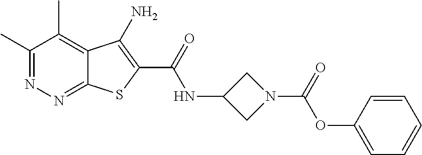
C1(C)=NN=C2C(=C1C)C(N)=C(C(=O)NC1CN(C(OC3=CC=CC=C3)=O)C1)S2
